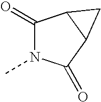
C1(=O)N(C)C(=O)C2C1C2
